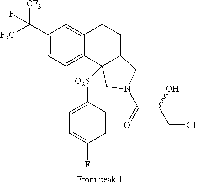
[F3C]C(C1=CC=C2C(=C1)CCC1C2([O2S]C2=CC=C(F)C=C2)CN(C(=O)C(O)CO)C1)([CF3])F
